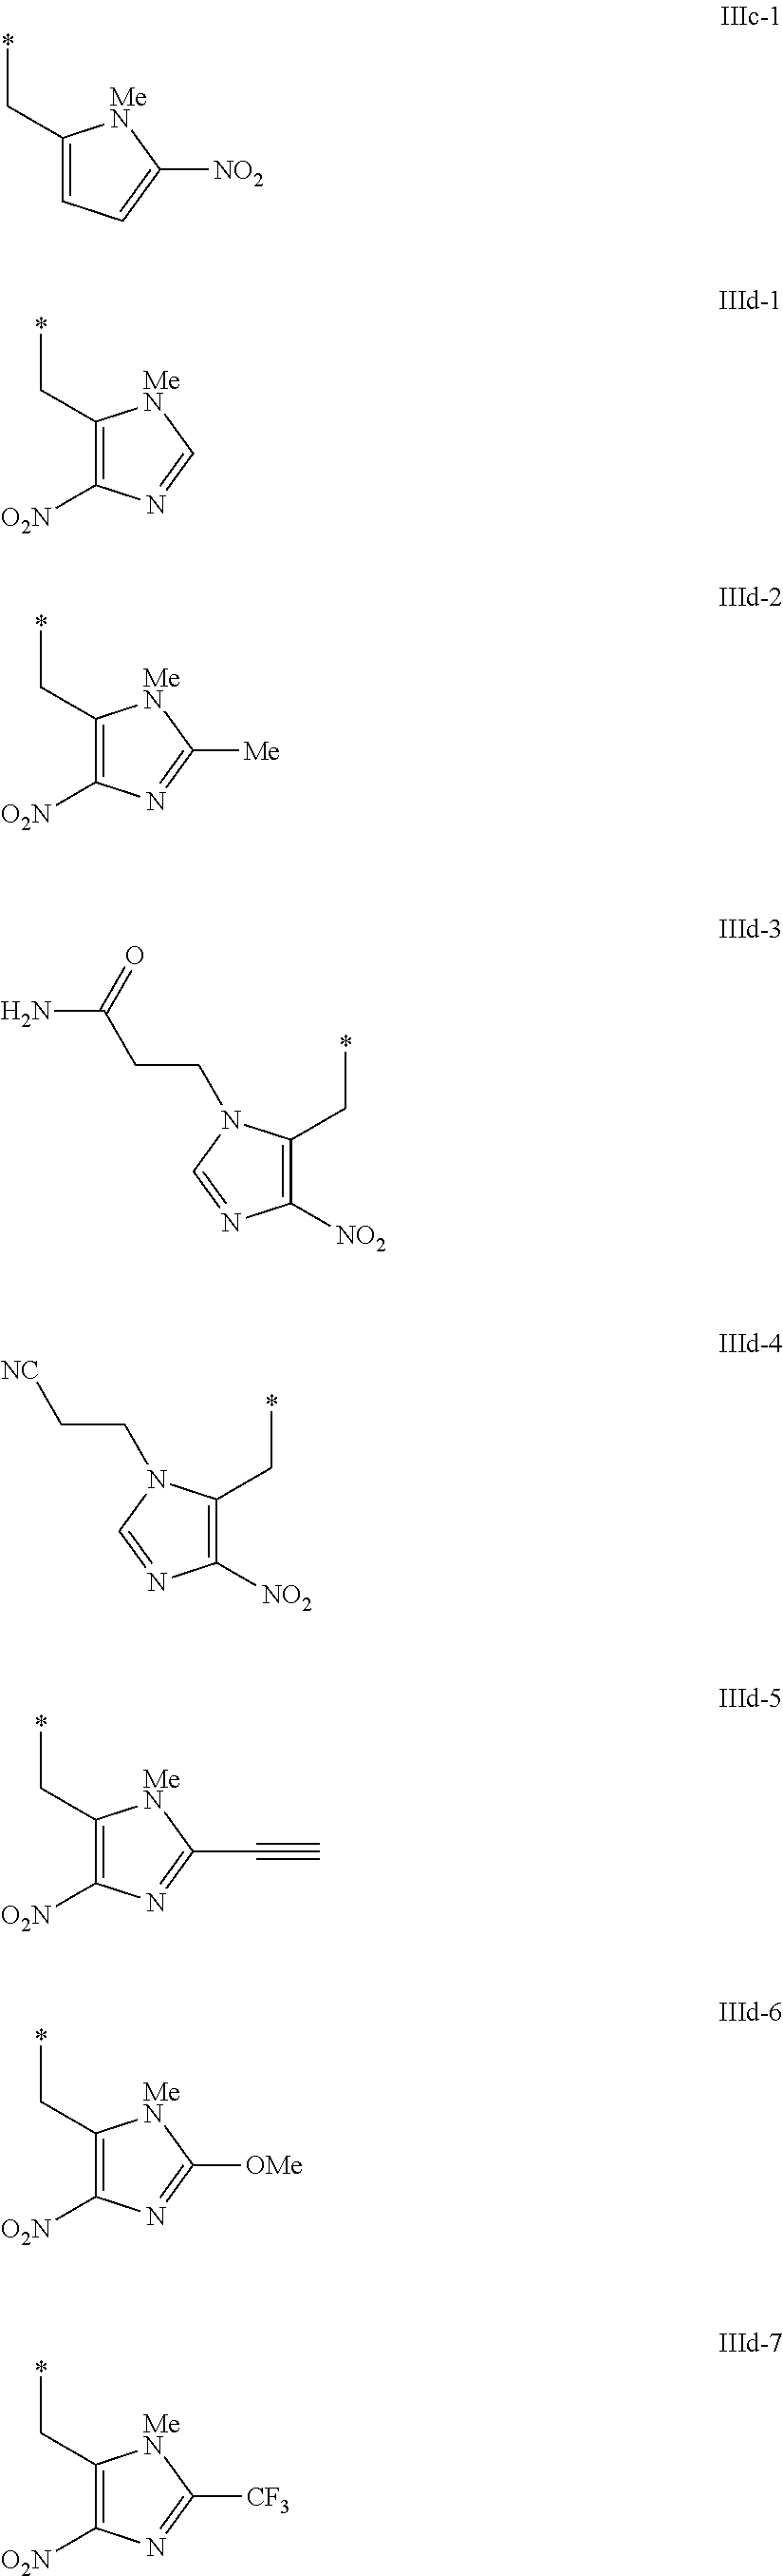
C1(C*)=CC=C([NO2])[MeN]1.C1(C*)=C([O2N])N=C[MeN]1.C1(C*)=C([O2N])N=C([Me])[MeN]1.C1([NO2])=C(C*)N(CCC(N)=O)C=N1.C1([NO2])=C(C*)N(CC[NC])C=N1.C1(C*)=C([O2N])N=C(C#C)[MeN]1.C1(C*)=C([O2N])N=C([OMe])[MeN]1.C1(C*)=C([O2N])N=C([CF3])[MeN]1
